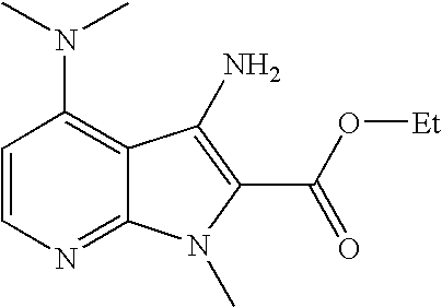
C1=CN=C2C(=C1N(C)C)C(N)=C(C(O[Et])=O)N2C
